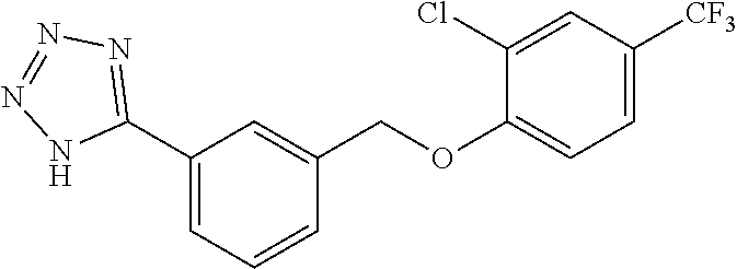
C1(C2=NN=NN2)=CC=CC(COC2=CC=C([CF3])C=C2Cl)=C1
